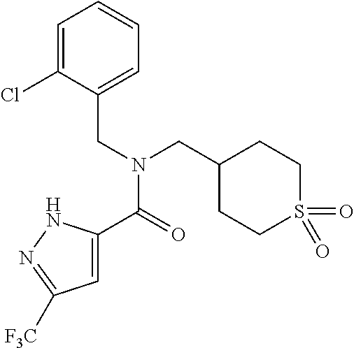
C1=C(C(N(CC2CCS(=O)(=O)CC2)CC2=CC=CC=C2Cl)=O)NN=C1[F3C]
